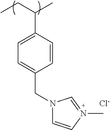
C1=CC(C(CC)C)=CC=C1CN1C=CN(C)=C1.[Cl-]
